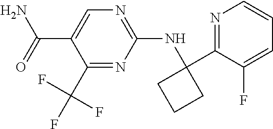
C1(C(N)=O)=CN=C(NC2(C3=NC=CC=C3F)CCC2)N=C1C(F)(F)F
